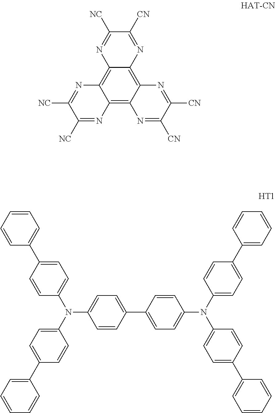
C12=C3C(=C4C(=C1N=C([NC])C([NC])=N2)N=C([NC])C([CN])=N4)N=C([CN])C([CN])=N3.C1=CC(C2=CC=C(N(C3=CC=C(C4=CC=CC=C4)C=C3)C3=CC=C(C4=CC=CC=C4)C=C3)C=C2)=CC=C1N(C1=CC=C(C2=CC=CC=C2)C=C1)C1=CC=C(C2=CC=CC=C2)C=C1
